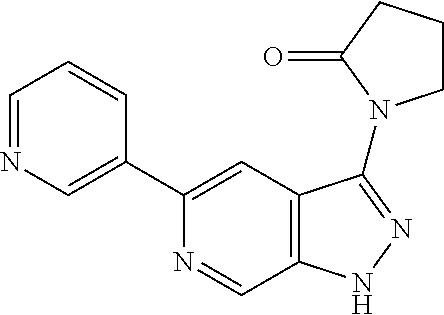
C1(C2=CN=CC=C2)=CC2=C(C=N1)NN=C2N1CCCC1=O
